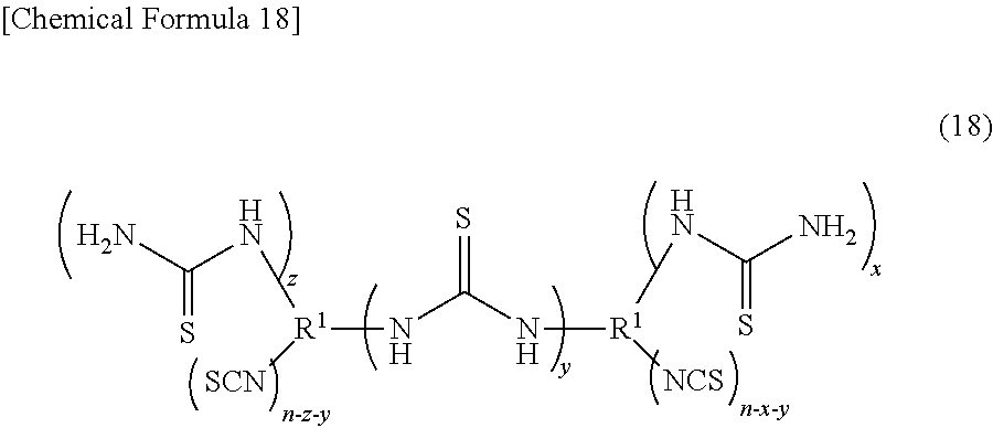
[R1](NC(N[R1](NC(N)=S)[NCS])=S)(NC(N)=S)[SCN]
